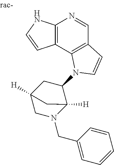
C12=C(C3=C(C=N1)C=CN3C1C3([H])N(CC4=CC=CC=C4)CC([H])(C1)C3)C=CN2
